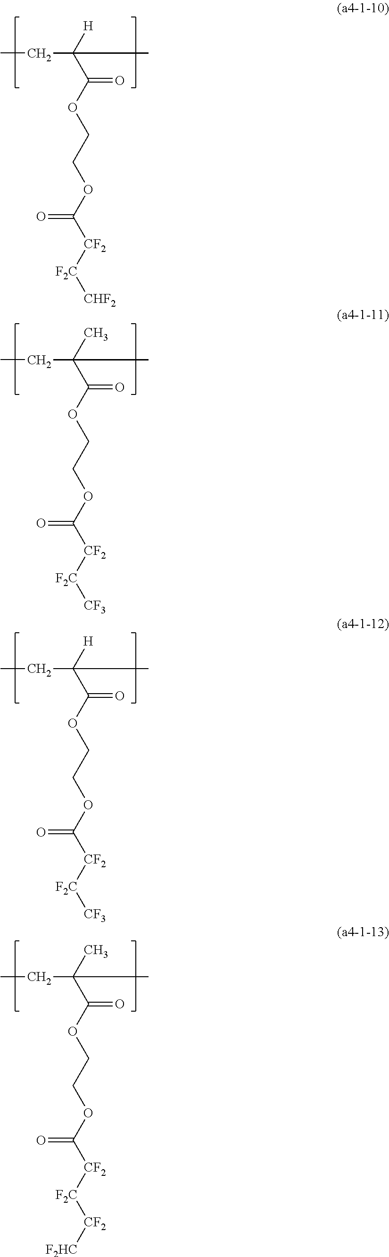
CCC(C(OCCOC([CF2][F2C][CHF2])=O)=O)([H])C.CCC(C(OCCOC([CF2][F2C][CF3])=O)=O)(C)C.CCC(C(OCCOC([CF2][F2C][CF3])=O)=O)([H])C.CCC(C(OCCOC([CF2][F2C][CF2][F2HC])=O)=O)(C)C
